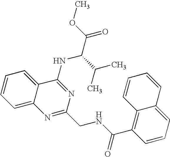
C12=CC=CC=C1C(NC(C(=O)OC)C(C)C)=NC(CNC(C1=C3C(=CC=C1)C=CC=C3)=O)=N2
